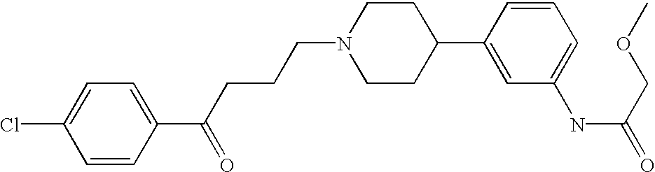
C1=CC(C(CCCN2CCC(C3=CC(NC(=O)COC)=CC=C3)CC2)=O)=CC=C1Cl
